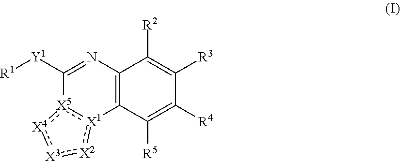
C1([Y1][R1])=NC2=C([X1]3:[X5]1:[X4]:[X3]:[X2]:3)C([R5])=C([R4])C([R3])=C2[R2]
